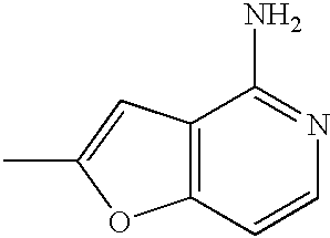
C12=C(C=CN=C1N)OC(C)=C2
